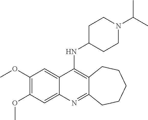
C1(OC)=C(OC)C=C2C(=C1)C(NC1CCN(C(C)C)CC1)=C1C(=N2)CCCCC1
